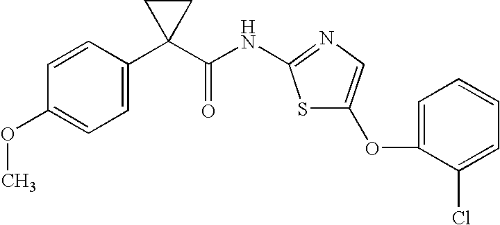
C1=CC(OC)=CC=C1C1(C(NC2=NC=C(OC3=CC=CC=C3Cl)S2)=O)CC1
